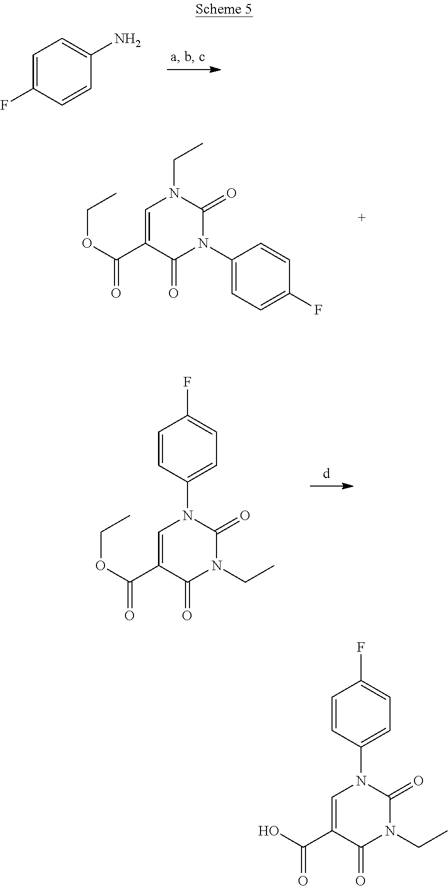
C1=C(F)C=CC(N)=C1.C1(N2C(=O)N(CC)C=C(C(OCC)=O)C2=O)=CC=C(F)C=C1.C(C)N1C(=O)N(C2=CC=C(F)C=C2)C=C(C(OCC)=O)C1=O.C(C)N1C(=O)N(C2=CC=C(F)C=C2)C=C(C(O)=O)C1=O
